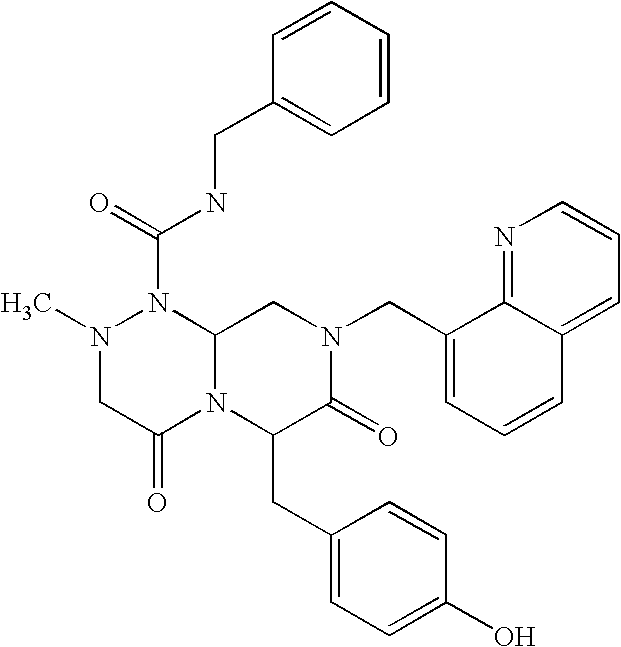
N(C(=O)N1N(C)CC(=O)N2C1CN(CC1=CC=CC3=CC=CN=C13)C(=O)C2CC1=CC=C(O)C=C1)CC1=CC=CC=C1
